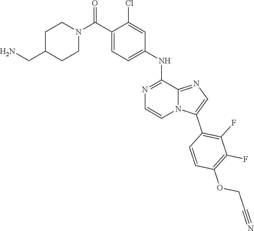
C1=C(C(N2CCC(CN)CC2)=O)C(Cl)=CC(NC2=NC=CN3C2=NC=C3C2=C(F)C(F)=C(OCC#N)C=C2)=C1
